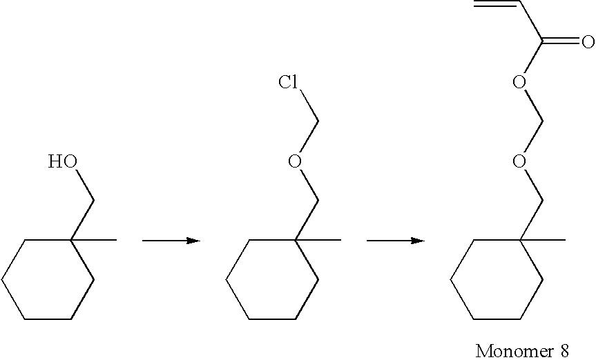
C1CCCC(C)(COCCl)C1.C1CCCC(C)(CO)C1.C1CCCC(C)(COCOC(C=C)=O)C1
